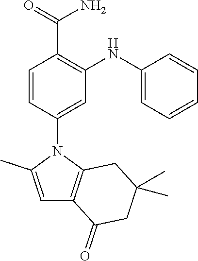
C1=C(C)N(C2=CC(NC3=CC=CC=C3)=C(C(=O)N)C=C2)C2=C1C(=O)CC(C)(C)C2
